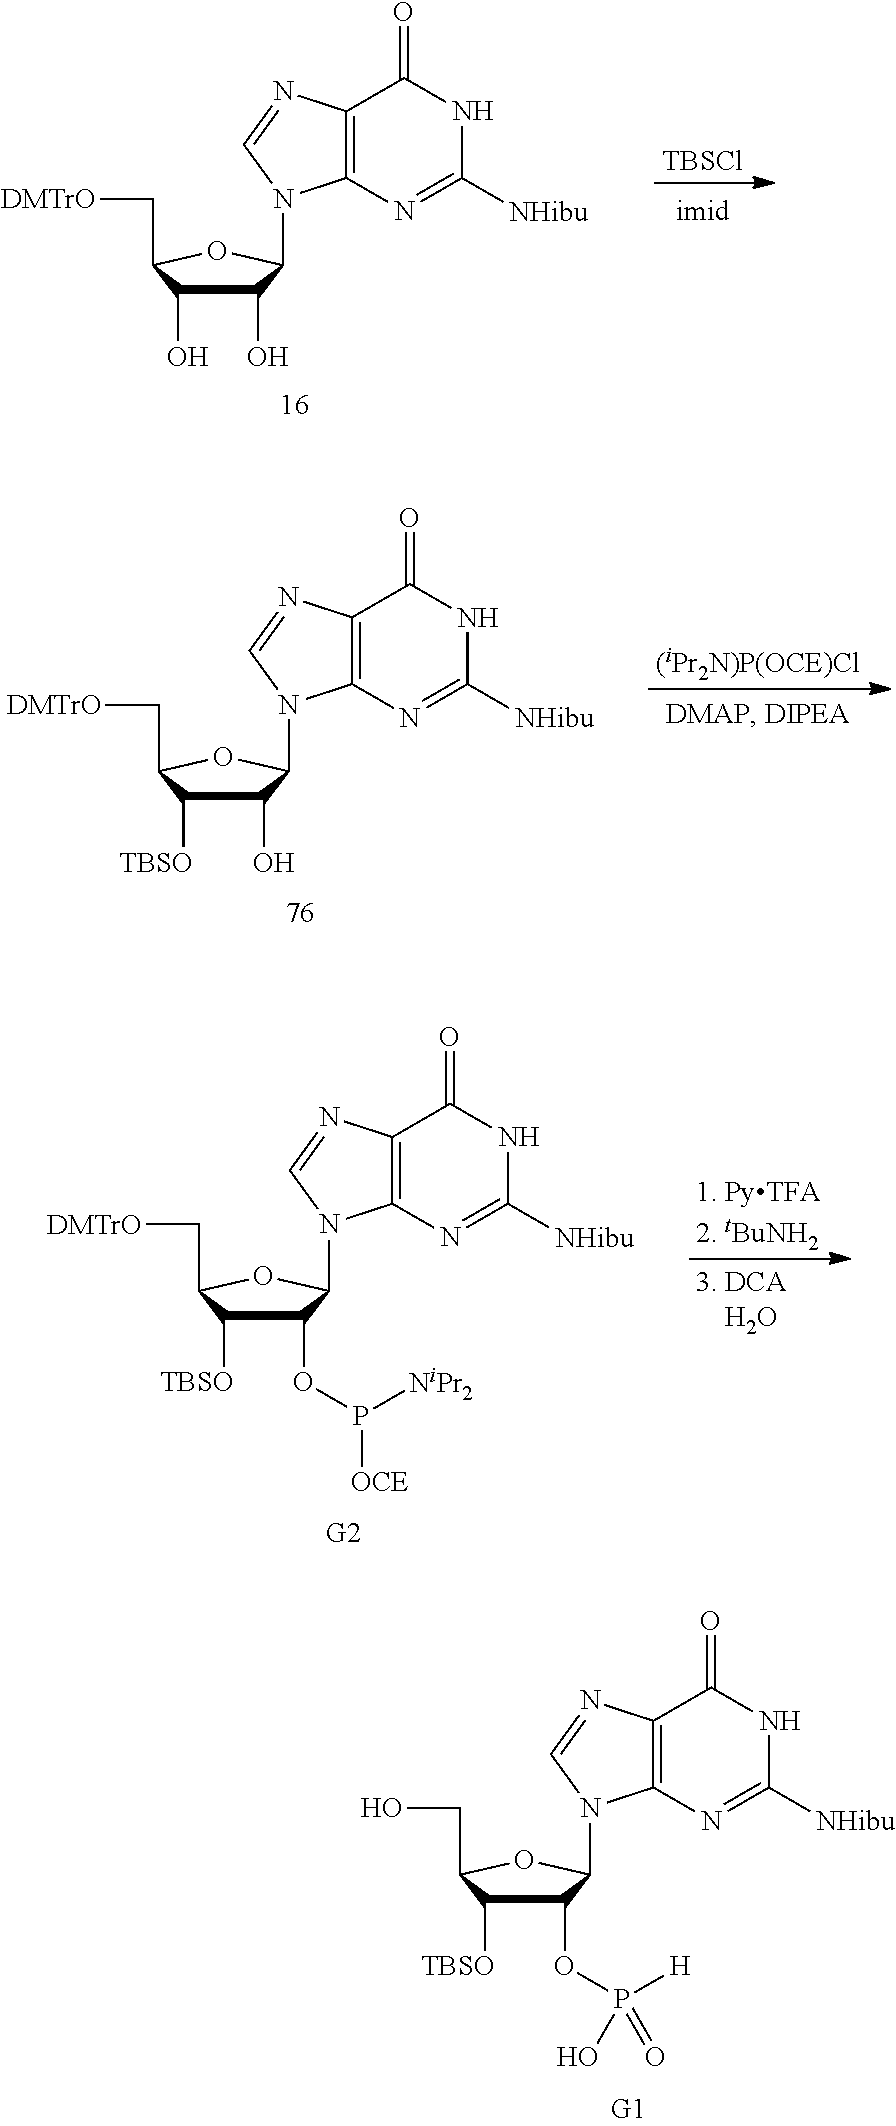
[TBSCl].C12=C(N=C([NHibu])NC1=O)N(C1C(O)C(O)C(C[DMTrO])O1)C=N2.C12=C(N=C([NHibu])NC1=O)N(C1C(O)C([TBSO])C(C[DMTrO])O1)C=N2.[(iPr2N)P(OCE)Cl].[1. PyTFA2. tBuNH2].C12=C(N=C([NHibu])NC1=O)N(C1C(OP([NiPr2])[OCE])C([TBSO])C(C[DMTrO])O1)C=N2.C12=C(N=C([NHibu])NC1=O)N(C1C(OP([H])(O)=O)C([TBSO])C(CO)O1)C=N2
